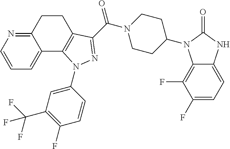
C1=CN=C2C(=C1)C1=C(CC2)C(C(N2CCC(N3C4=C(F)C(F)=CC=C4NC3=O)CC2)=O)=NN1C1=CC(C(F)(F)F)=C(F)C=C1
